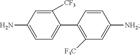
C1=CC([NH2])=CC([F3C])=C1C1=CC=C(N)C=C1[CF3]
